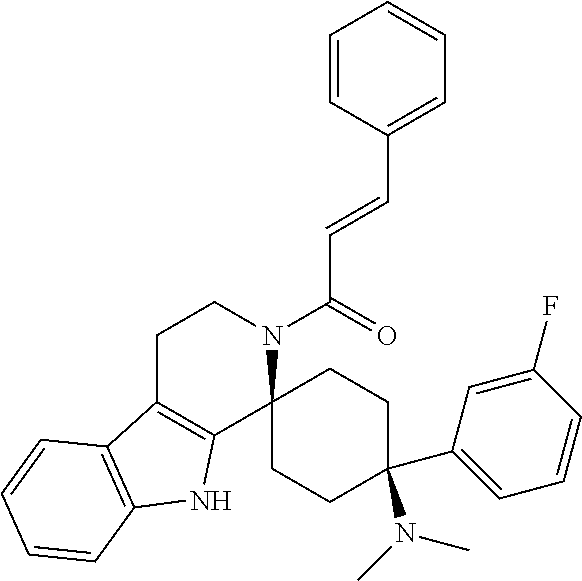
C1C2=C(C3(N(C(=O)C=CC4=CC=CC=C4)C1)CCC(C1=CC=CC(F)=C1)(N(C)C)CC3)NC1=C2C=CC=C1
